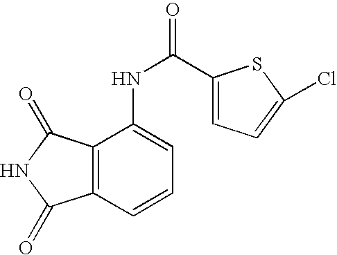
C12=C(C=CC=C1NC(=O)C1=CC=C(Cl)S1)C(=O)NC2=O
